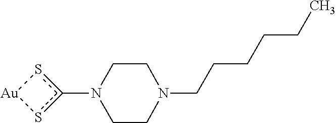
c1(N2CCN(CCCCCC)CC2)s[Au]s1
